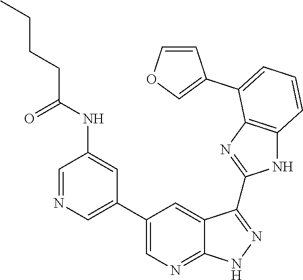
C1=NC=C(C2=CN=C3C(=C2)C(C2=NC4=C(N2)C=CC=C4C2=COC=C2)=NN3)C=C1NC(CCCC)=O
